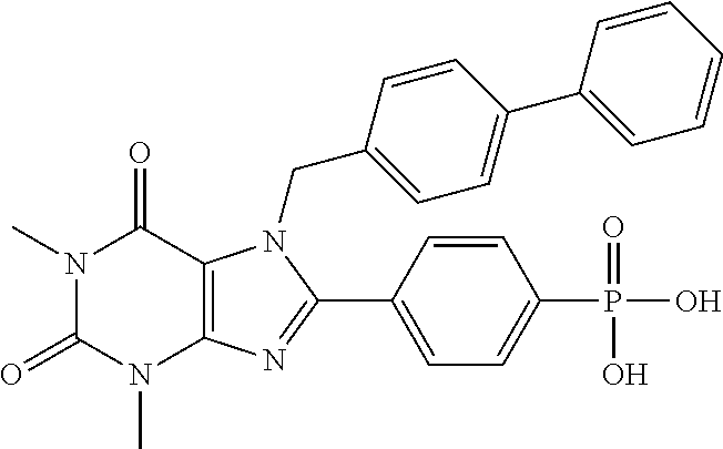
N1(C)C(=O)N(C)C2=C(C1=O)N(CC1=CC=C(C3=CC=CC=C3)C=C1)C(C1=CC=C(P(O)(=O)O)C=C1)=N2
